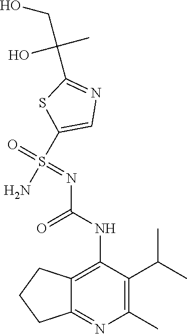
NS(=O)(=NC(=O)NC1=C2C(=NC(C)=C1C(C)C)CCC2)C1=CN=C(C(CO)(O)C)S1
